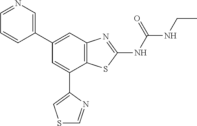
C1(C2=CN=CC=C2)=CC2=C(C(C3=CSC=N3)=C1)SC(NC(NCC)=O)=N2
